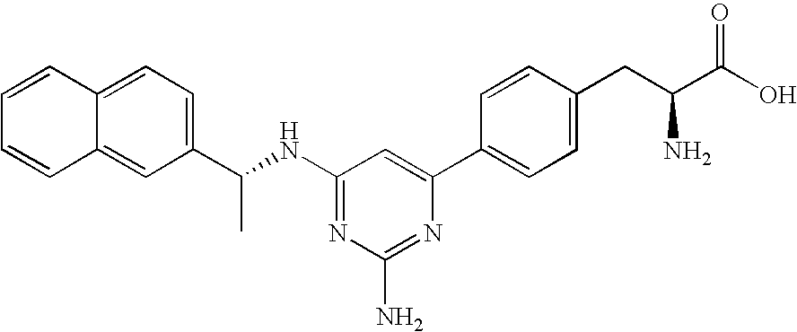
N1=C(NC(C2=CC=C3C(=C2)C=CC=C3)C)C=C(C2=CC=C(CC(C(O)=O)N)C=C2)N=C1N
